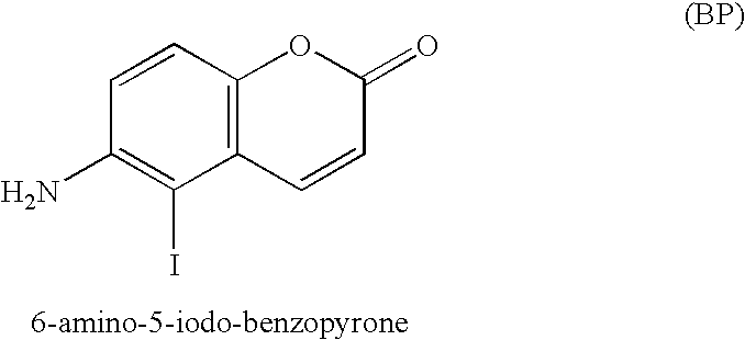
C12=C(C=CC(N)=C1I)OC(=O)C=C2
